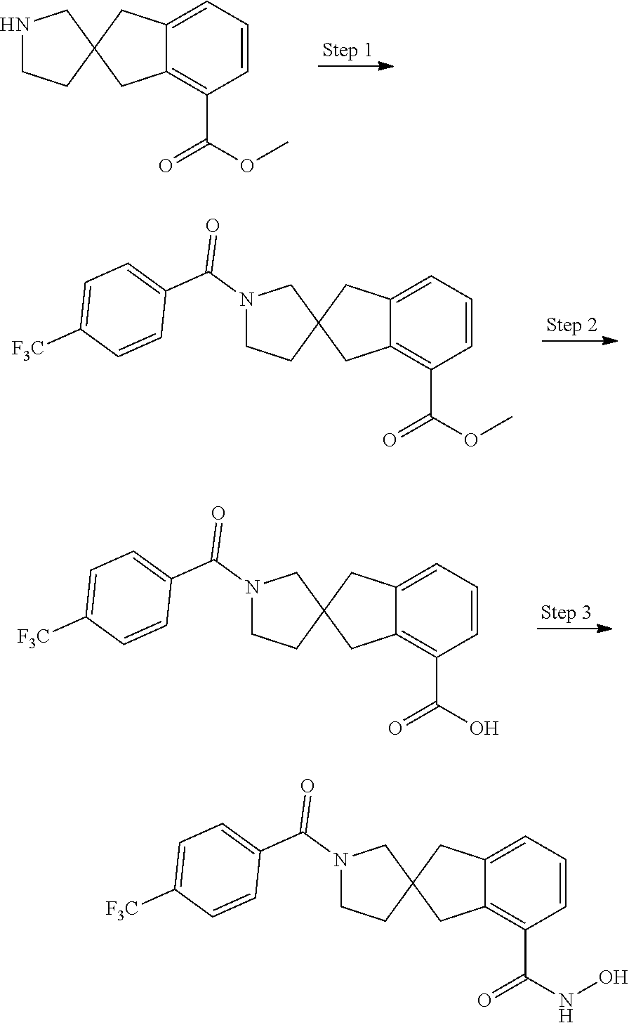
C1=CC=C2C(=C1C(OC)=O)CC1(C2)CNCC1.C1=CC=C2C(=C1C(OC)=O)CC1(C2)CN(C(C2=CC=C([F3C])C=C2)=O)CC1.C1=CC=C2C(=C1C(O)=O)CC1(C2)CN(C(C2=CC=C([F3C])C=C2)=O)CC1.C1=CC=C2C(=C1C(NO)=O)CC1(C2)CN(C(C2=CC=C([F3C])C=C2)=O)CC1
